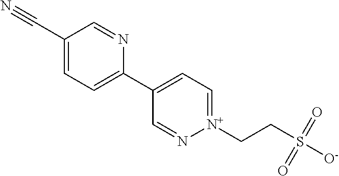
C1(C#N)=CC=C(C2=CC=[N+](CCS([O-])(=O)=O)N=C2)N=C1
